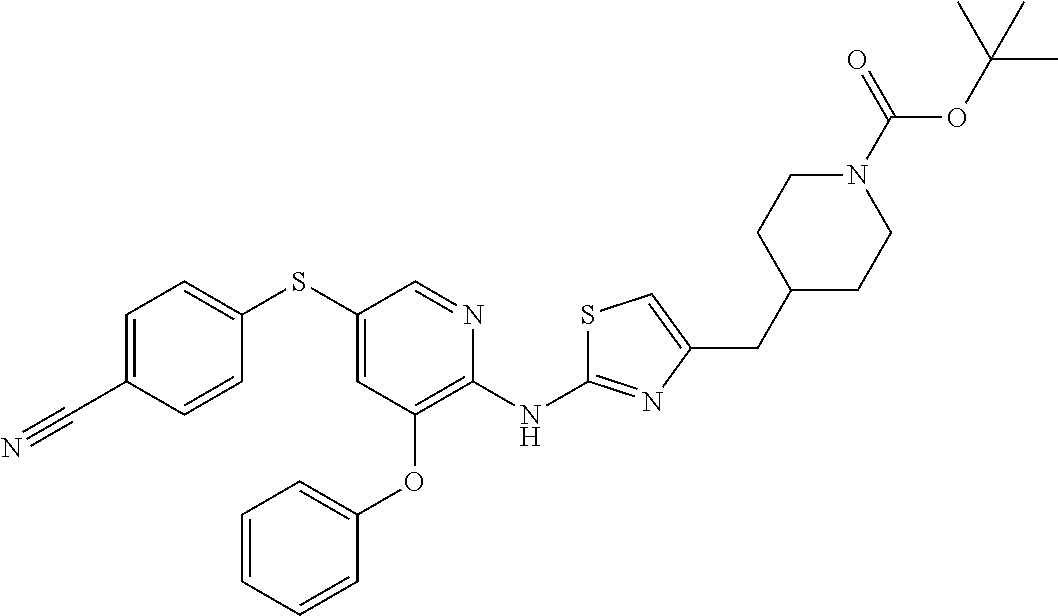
S(C1=CC(OC2=CC=CC=C2)=C(NC2=NC(CC3CCN(C(=O)OC(C)(C)C)CC3)=CS2)N=C1)C1=CC=C(C#N)C=C1
